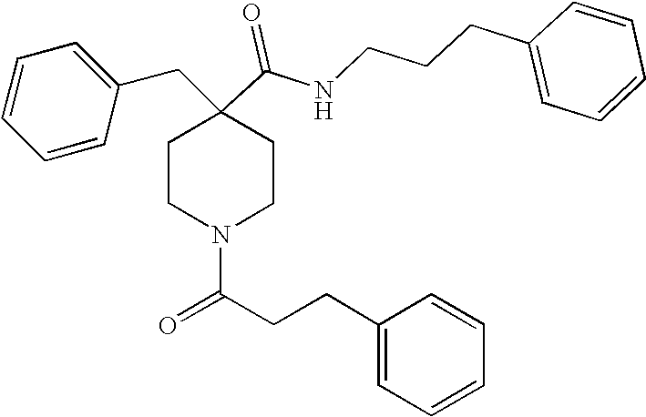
C1=CC=CC(CC2(C(=O)NCCCC3=CC=CC=C3)CCN(C(CCC3=CC=CC=C3)=O)CC2)=C1
